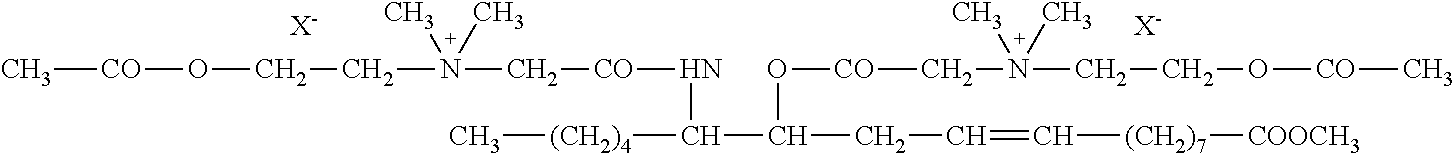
C[CO]OCCN(C[CO]NC(C(CC=C[(CH2)7][COOCH3])O[CO]CN(C)(C)CCO[CO]C)[(CH2)4]C)(C)C.[X-].[X-]
